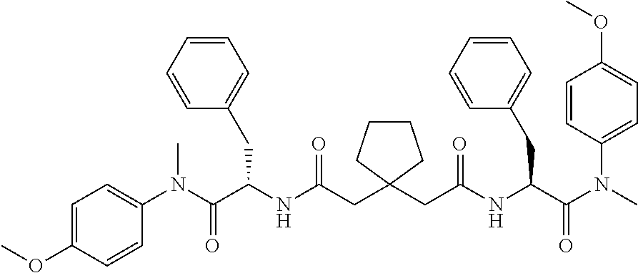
C1=C(OC)C=CC(N(C(C(NC(CC2(CC(NC(C(N(C)C3=CC=C(OC)C=C3)=O)CC3=CC=CC=C3)=O)CCCC2)=O)CC2=CC=CC=C2)=O)C)=C1
